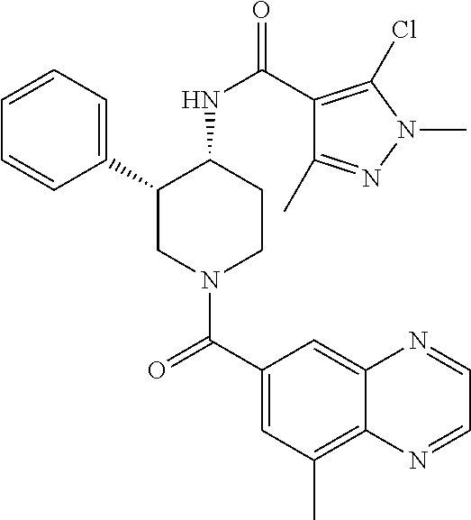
C1=CC=C(C2CN(C(C3=CC(C)=C4C(=C3)N=CC=N4)=O)CCC2NC(=O)C2=C(Cl)N(C)N=C2C)C=C1
